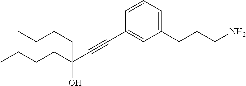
C1=CC(C#CC(CCCC)(O)CCCC)=CC(CCCN)=C1
